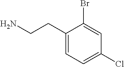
C1(CCN)=CC=C(Cl)C=C1Br
